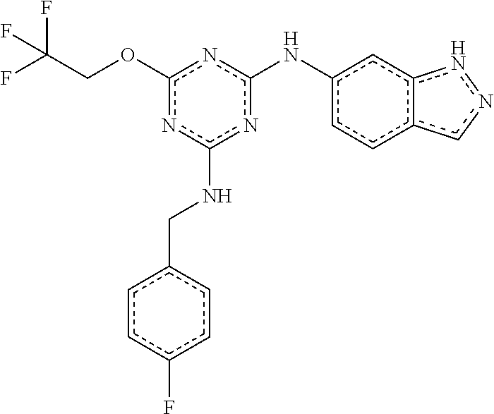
N(c1nc(NCc2ccc(F)cc2)nc(OCC(F)(F)F)n1)c1cc2c(cc1)cnn2
